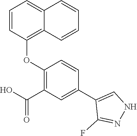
C1=CC(OC2=C(C(O)=O)C=C(C3=CNN=C3F)C=C2)=C2C(=C1)C=CC=C2
